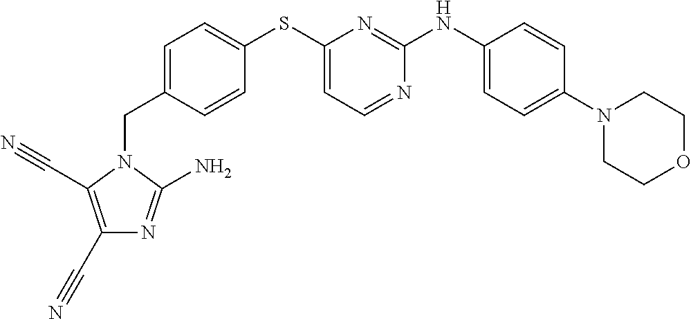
C1=C(CN2C(N)=NC(C#N)=C2C#N)C=CC(SC2=CC=NC(NC3=CC=C(N4CCOCC4)C=C3)=N2)=C1
